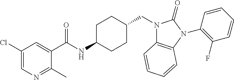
C1(Cl)=CN=C(C)C(C(NC2CCC(CN3C4=C(N(C5=C(F)C=CC=C5)C3=O)C=CC=C4)CC2)=O)=C1
